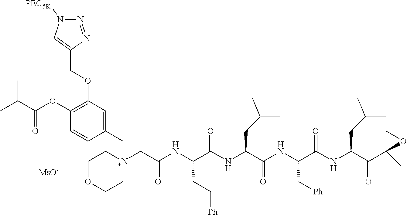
N1([PEG5K])N=NC(COC2=C(OC(C(C)C)=O)C=CC(C[N+]3(CC(NC(C(NC(C(NC(C(NC(C(C4(C)OC4)=O)CC(C)C)=O)C[Ph])=O)CC(C)C)=O)CC[Ph])=O)CCOCC3)=C2)=C1.[MsO-]
